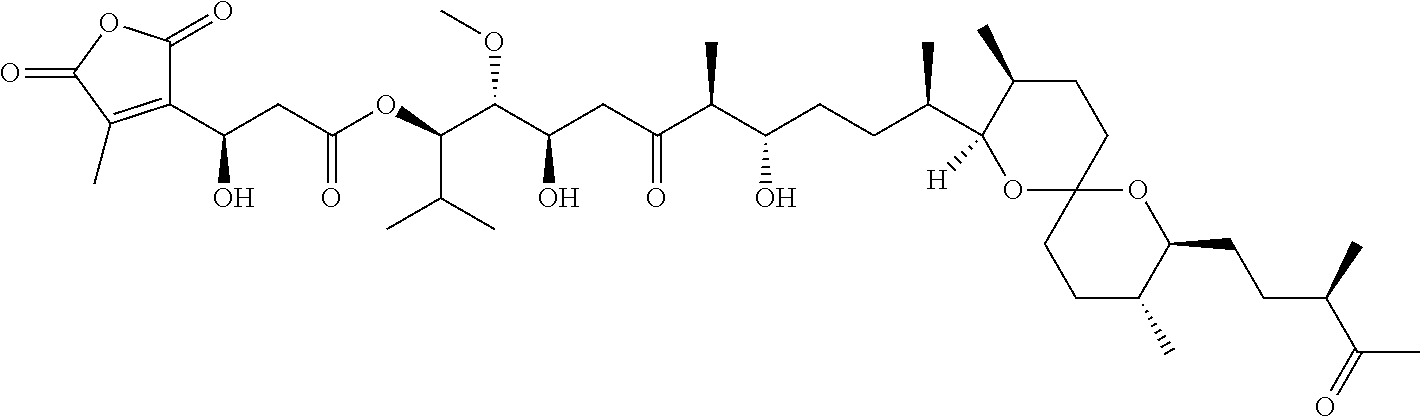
C1(C(CC(OC(C(C(CC(C(C(CCC(C2([H])OC3(CCC2C)CCC(C)C(CCC(C(C)=O)C)O3)C)O)C)=O)O)OC)C(C)C)=O)O)=C(C)C(=O)OC1=O
